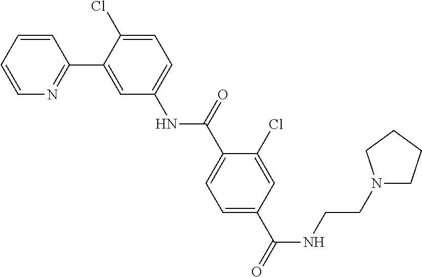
C1=C(Cl)C(C2=NC=CC=C2)=CC(NC(C2=CC=C(C(NCCN3CCCC3)=O)C=C2Cl)=O)=C1
